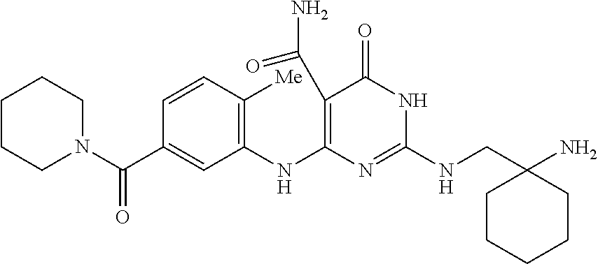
C1=CC([Me])=C(NC2=C(C(=O)N)C(=O)NC(NCC3(N)CCCCC3)=N2)C=C1C(N1CCCCC1)=O
